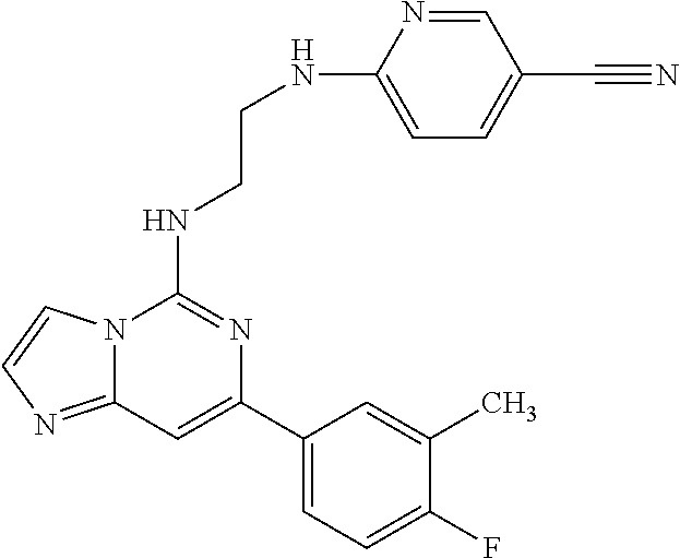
C12=NC=CN1C(NCCNC1=CC=C(C#N)C=N1)=NC(C1=CC=C(F)C(C)=C1)=C2
